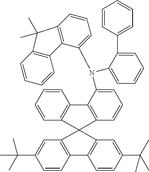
C1=CC2=C(C=C1C(C)(C)C)C1(C3=C2C=CC(C(C)(C)C)=C3)C2=C(C=CC=C2)C2=C1C=CC=C2N(C1=CC=CC=C1C1=CC=CC=C1)C1=CC=CC2=C1C1=C(C=CC=C1)C2(C)C
